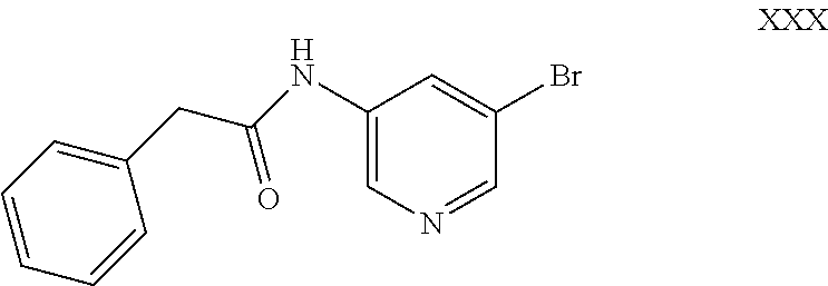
C1(NC(CC2=CC=CC=C2)=O)=CN=CC(Br)=C1
